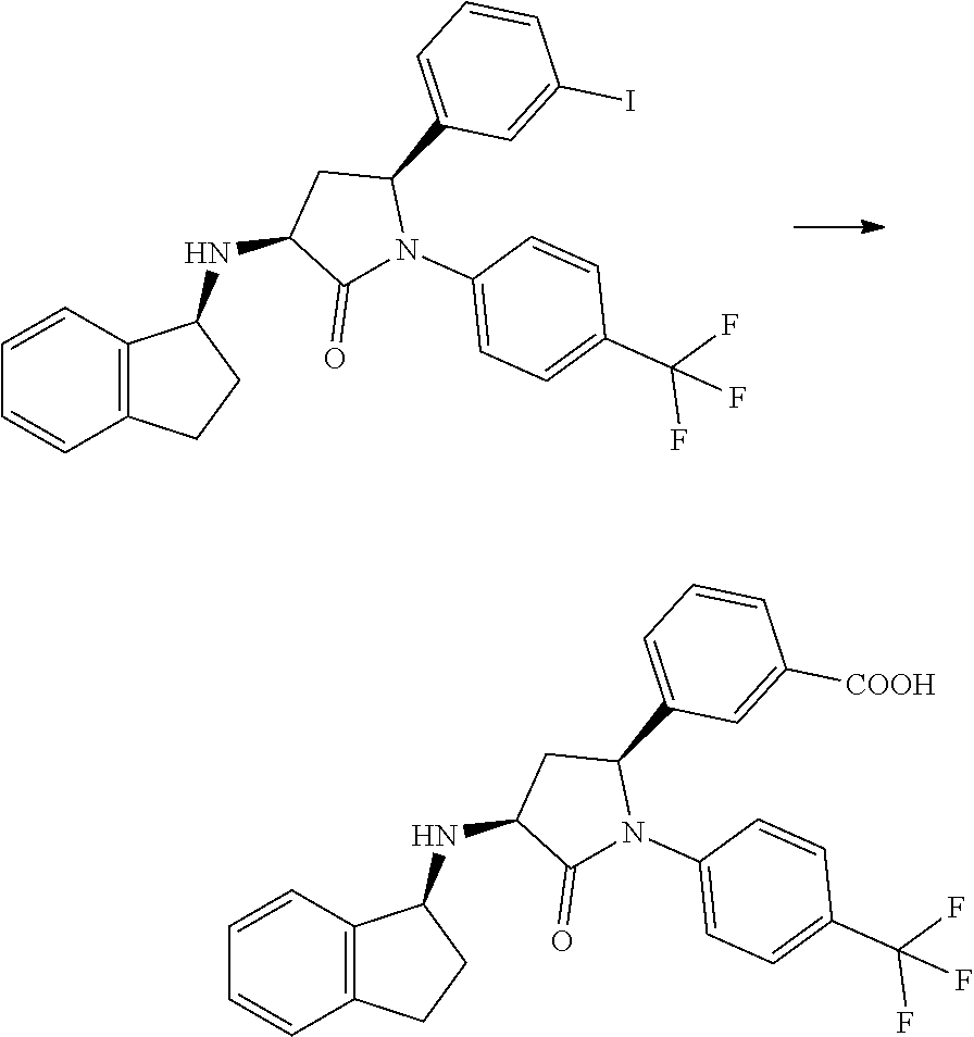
C1=CC2=C(C=C1)CCC2NC1C(=O)N(C2=CC=C(C(F)(F)F)C=C2)C(C2=CC=CC(I)=C2)C1.C1=CC2=C(C=C1)CCC2NC1C(=O)N(C2=CC=C(C(F)(F)F)C=C2)C(C2=CC=CC([COOH])=C2)C1
